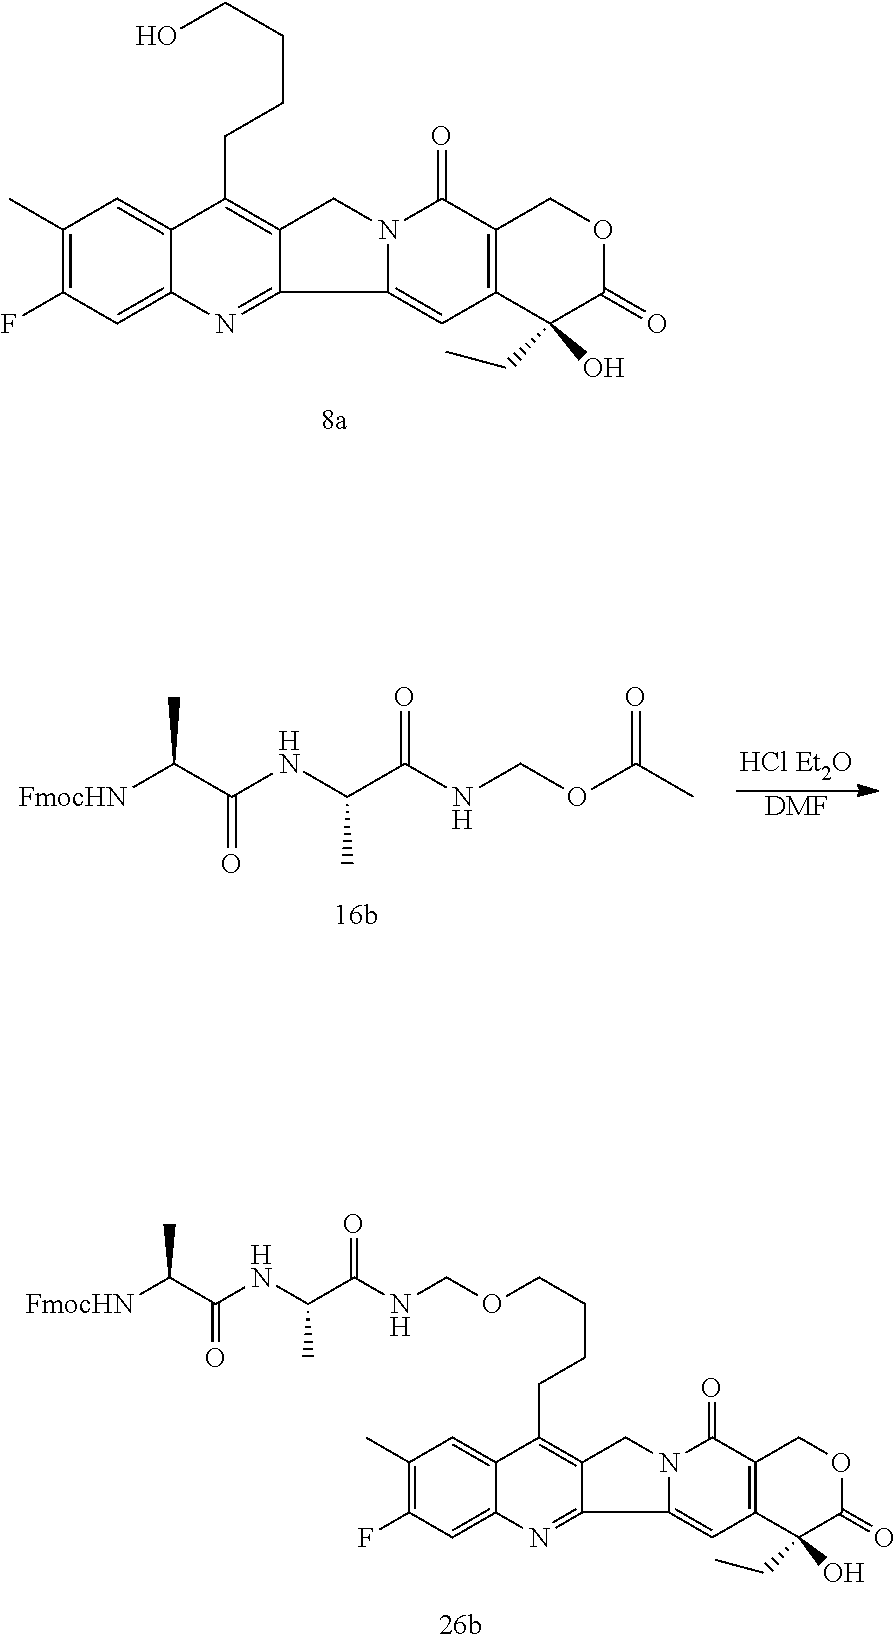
C(C1=C2C(=NC3=CC(F)=C(C)C=C31)C1=CC3=C(C(=O)N1C2)COC(=O)C3(CC)O)CCCO.[DMF].[FmocHN]C(C(NC(C(NCOC(C)=O)=O)C)=O)C.[FmocHN]C(C(NC(C(NCOCCCCC1=C2C(=NC3=CC(F)=C(C)C=C31)C1=CC3=C(C(=O)N1C2)COC(=O)C3(CC)O)=O)C)=O)C
